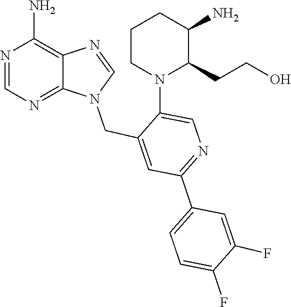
C1=NC(N)=C2C(=N1)N(CC1=CC(C3=CC=C(F)C(F)=C3)=NC=C1N1C(CCO)C(N)CCC1)C=N2
